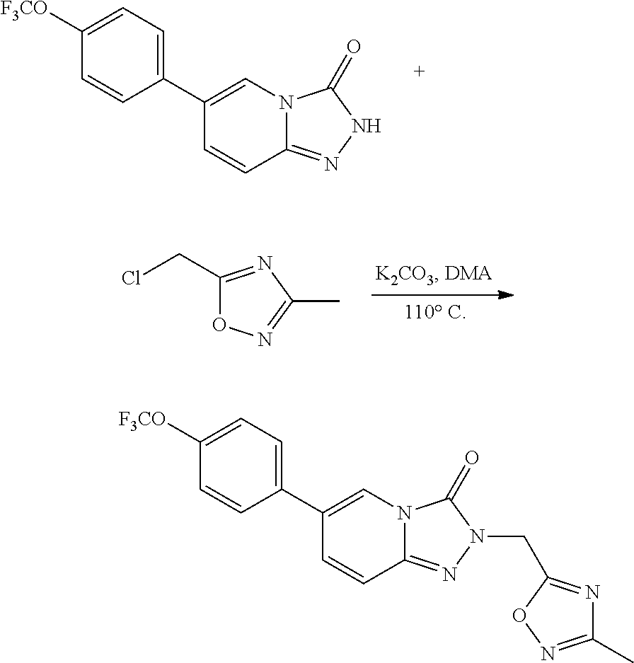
C1(C2=CC=C([F3CO])C=C2)=CN2C(=NNC2=O)C=C1.C1(CCl)=NC(C)=NO1.C1(C2=CC=C([F3CO])C=C2)=CN2C(=NN(CC3=NC(C)=NO3)C2=O)C=C1
